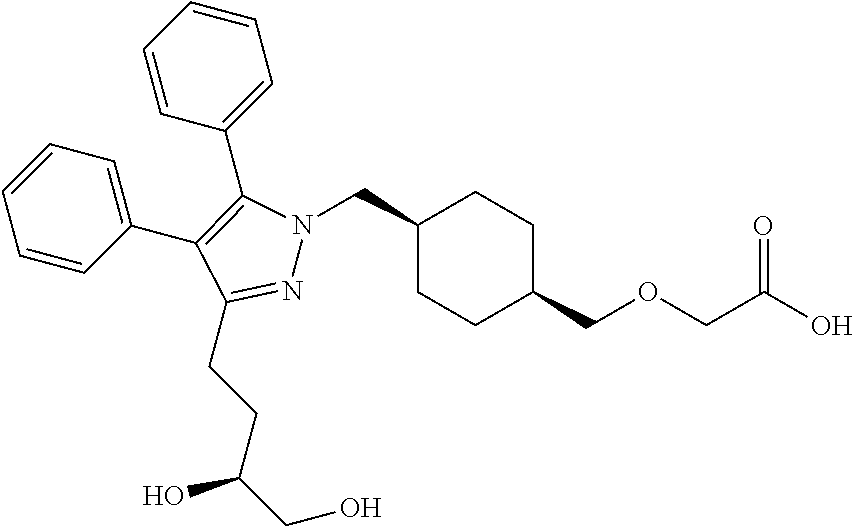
C1(CN2N=C(CCC(CO)O)C(C3=CC=CC=C3)=C2C2=CC=CC=C2)CCC(COCC(O)=O)CC1
